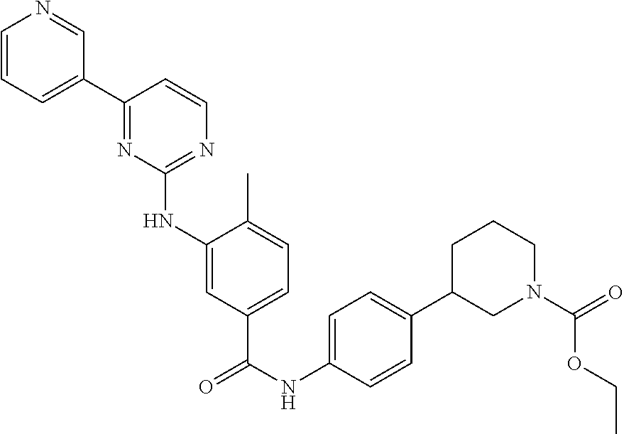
C1=CC=C(C2=NC(NC3=CC(C(NC4=CC=C(C5CN(C(=O)OCC)CCC5)C=C4)=O)=CC=C3C)=NC=C2)C=N1
